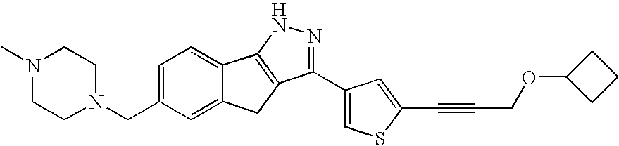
N1(C)CCN(CC2=CC=C3C(=C2)CC2=C3NN=C2C2=CSC(C#CCOC3CCC3)=C2)CC1
